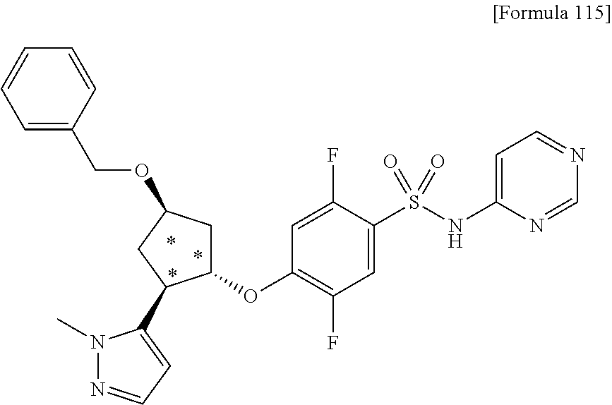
C1(OC2=C(F)C=C(S(NC3=CC=NC=N3)(=O)=O)C(F)=C2)CC(OCC2=CC=CC=C2)CC1C1=CC=NN1C
